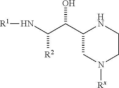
[R1]NC(C(O)C1CN([Rx])CCN1)[R2]
